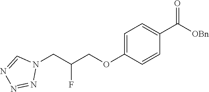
C1=C(OCC(CN2C=NN=N2)F)C=CC(C([OBn])=O)=C1
